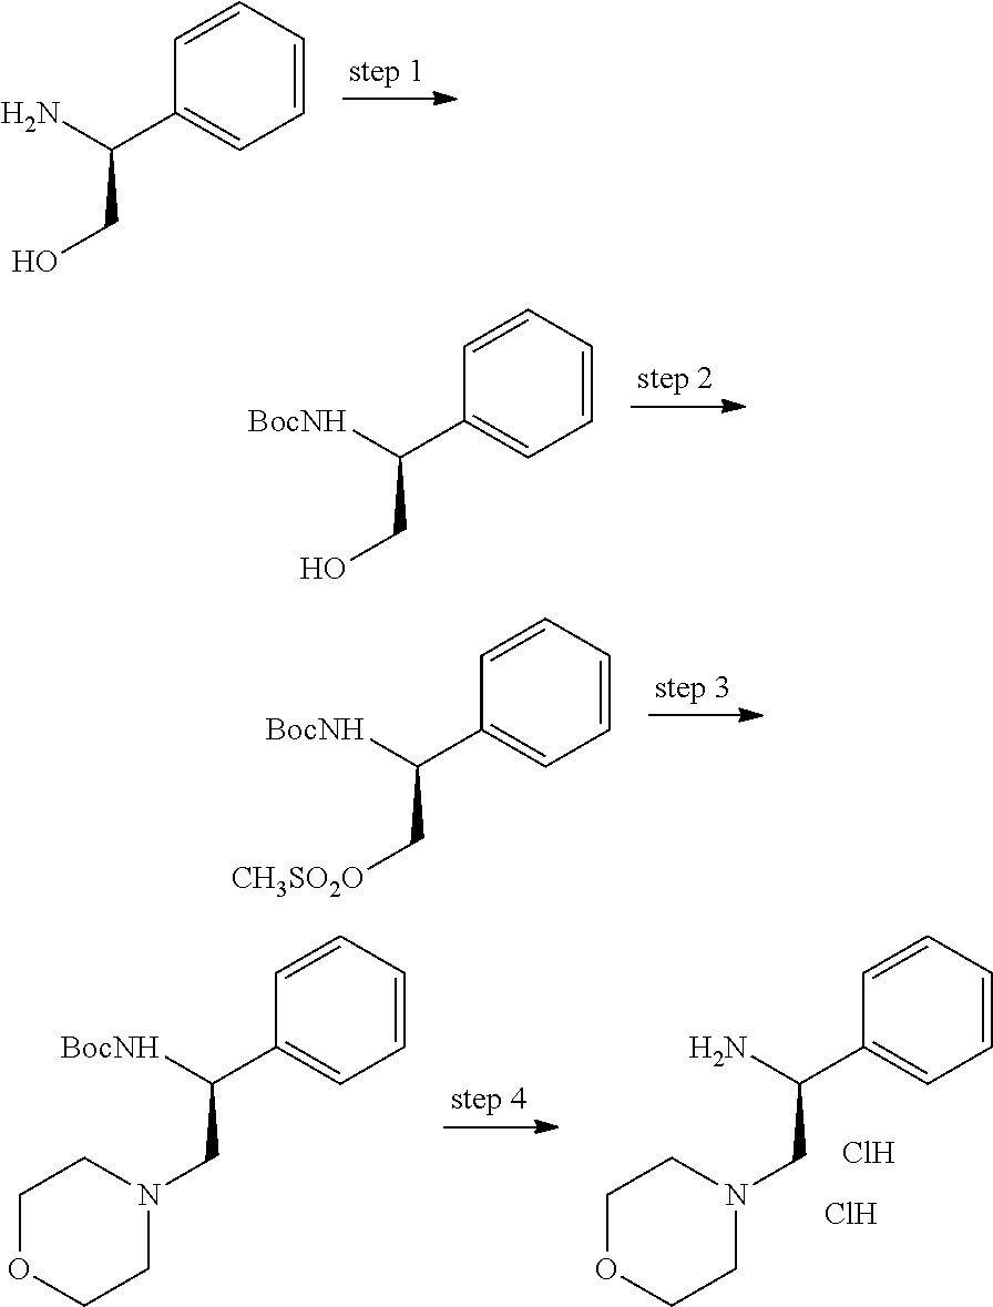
C1=CC(C(N)CO)=CC=C1.C1=CC(C([BocNH])CO)=CC=C1.C1=CC(C([BocNH])C[CH3SO2O])=CC=C1.C1=CC(C(N)CN2CCOCC2)=CC=C1.Cl.Cl.C1=CC(C([BocNH])CN2CCOCC2)=CC=C1
